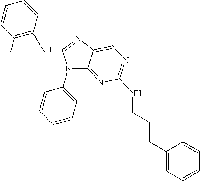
C12=NC(NCCCC3=CC=CC=C3)=NC=C1N=C(NC1=C(F)C=CC=C1)N2C1=CC=CC=C1
